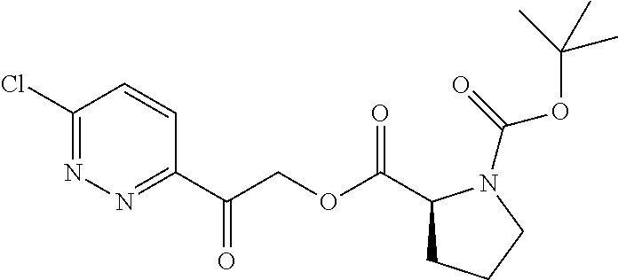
C1(Cl)=NN=C(C(=O)COC(C2CCCN2C(OC(C)(C)C)=O)=O)C=C1
